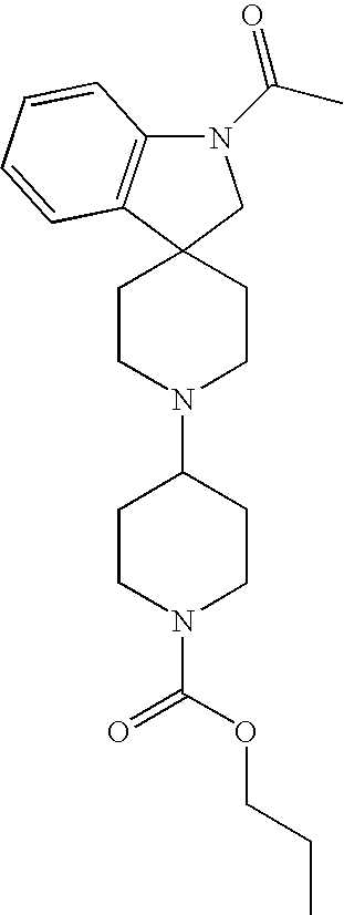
C1CN(C2CCN(C(=O)OCCC)CC2)CCC12C1=C(N(C(C)=O)C2)C=CC=C1
